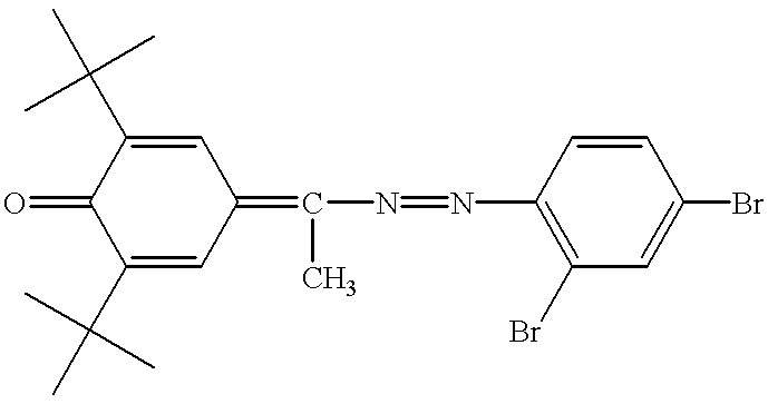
C1(C(C)(C)C)=CC(=C(N=NC2=C(Br)C=C(Br)C=C2)C)C=C(C(C)(C)C)C1=O
